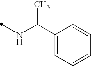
C1(C(NC)C)=CC=CC=C1
